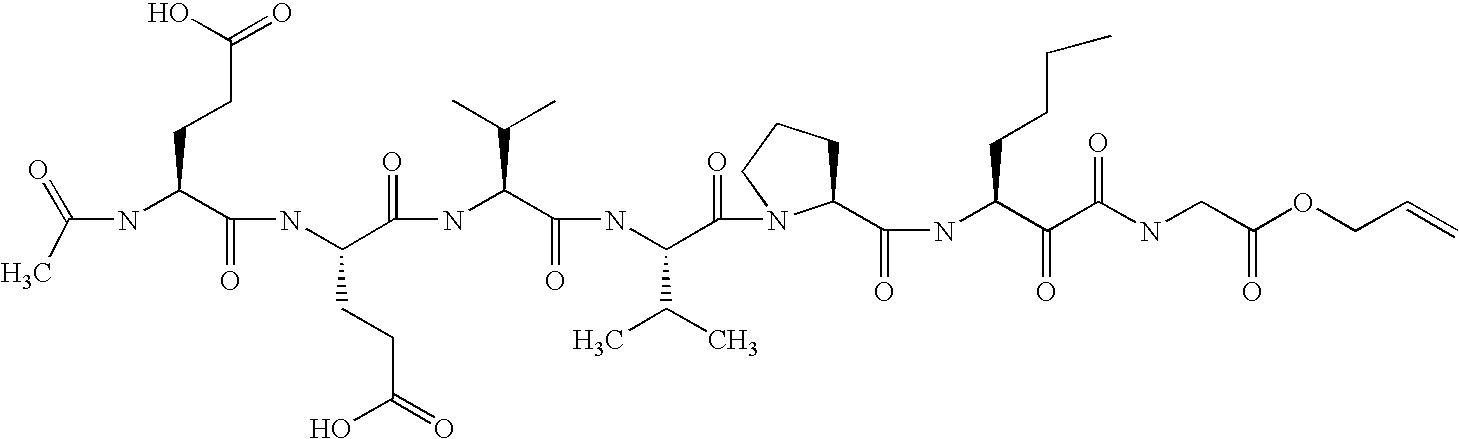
CC(=O)NC(C(NC(C(NC(C(NC(C(=O)N1C(C(NC(C(C(NCC(OCC=C)=O)=O)=O)CCCC)=O)CCC1)C(C)C)=O)C(C)C)=O)CCC(O)=O)=O)CCC(=O)O
